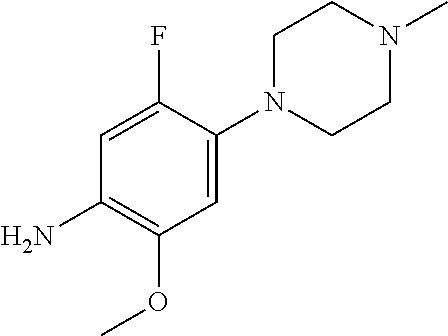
C1N(C2=CC(OC)=C(N)C=C2F)CCN(C)C1
